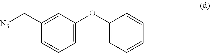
C1(C[N3])=CC(OC2=CC=CC=C2)=CC=C1
